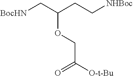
[BocHN]CC(CC[NHBoc])OCC([O-t-Bu])=O
